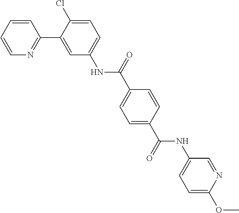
C1=CC(C(=O)NC2=CC=C(OC)N=C2)=CC=C1C(NC1=CC=C(Cl)C(C2=NC=CC=C2)=C1)=O
